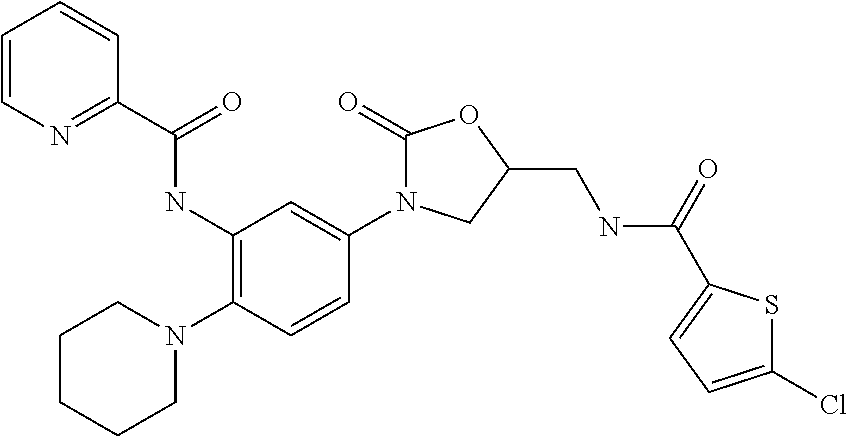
C(=O)(NCC1OC(=O)N(C2=CC(NC(C3=NC=CC=C3)=O)=C(N3CCCCC3)C=C2)C1)C1=CC=C(Cl)S1
